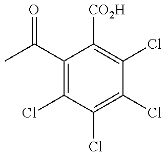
CC(C1=C(Cl)C(Cl)=C(Cl)C(Cl)=C1[CO2H])=O
